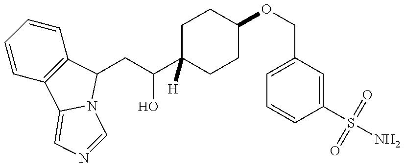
C1=CC=CC2=C1C1=CN=CN1C2CC(O)C1([H])CCC(OCC2=CC=CC(S(N)(=O)=O)=C2)CC1
